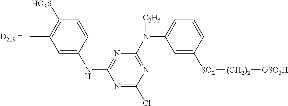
N1=C(Cl)N=C(N(C2=CC=CC([SO2][(CH2)2][OSO3H])=C2)[C2H5])N=C1NC1=CC(C)=C([HO3S])C=C1
